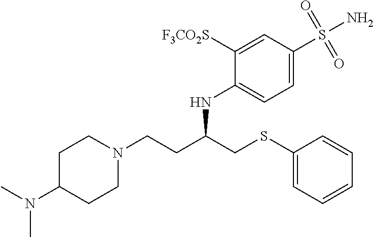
C1(SCC(CCN2CCC(N(C)C)CC2)NC2=CC=C(S(N)(=O)=O)C=C2[F3CO2S])=CC=CC=C1
